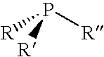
[R]P([R])[R]
